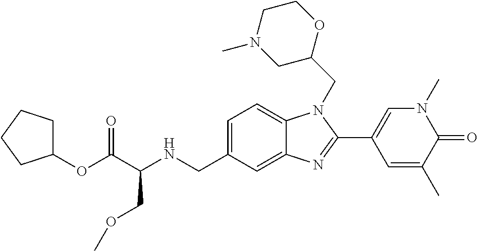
C1=C(CNC(C(OC2CCCC2)=O)COC)C=C2C(=C1)N(CC1OCCN(C)C1)C(C1=CN(C)C(=O)C(C)=C1)=N2
